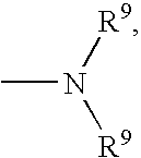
CN([R9])[R9]
